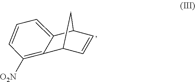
C12C=CC(C1)C1=CC=CC([O2N])=C21
